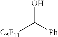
[C5F11]C([Ph])O
